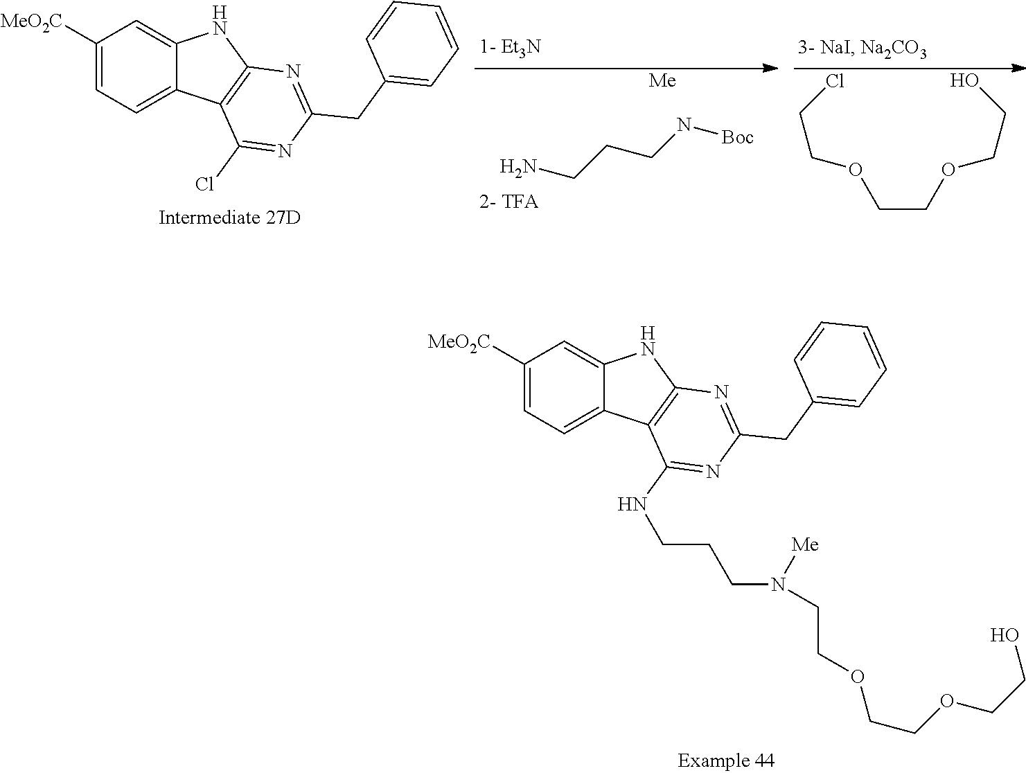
C1([MeO2C])=CC=C2C(=C1)NC1=C2C(NCCCN(CCOCCOCCO)[Me])=NC(CC2=CC=CC=C2)=N1.C1([MeO2C])=CC=C2C(=C1)NC1=C2C(Cl)=NC(CC2=CC=CC=C2)=N1.NCCCN[Boc].[Me].O(CCOCCO)CCCl
